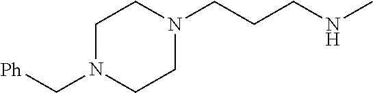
C1N(CCCNC)CCN(C[Ph])C1
